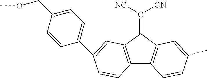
C12=C(C(=C([CN])[NC])C3=C1C=CC(C)=C3)C=C(C1=CC=C(COC)C=C1)C=C2
